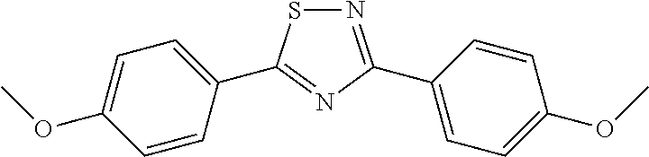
N1=C(C2=CC=C(OC)C=C2)N=C(C2=CC=C(OC)C=C2)S1
